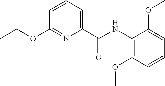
O(CC)C1=NC(C(=O)NC2=C(OC)C=CC=C2OC)=CC=C1
